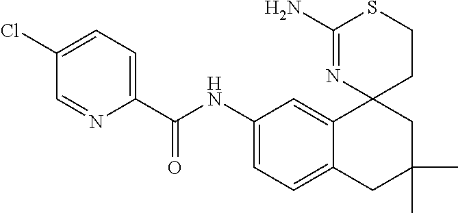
C1(C(NC2=CC=C3C(=C2)C2(CC(C)(C)C3)CCSC(N)=N2)=O)=CC=C(Cl)C=N1
